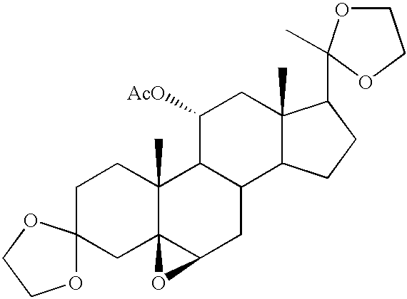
C1CC2(C)C3(CC14OCCO4)C(CC1C2C([AcO])CC2(C)C1CCC2C1(C)OCCO1)O3
